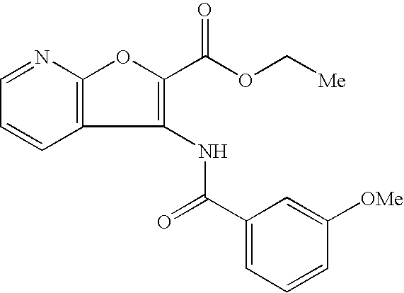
C12=C(N=CC=C1)OC(C(OC[Me])=O)=C2NC(C1=CC=CC([OMe])=C1)=O
